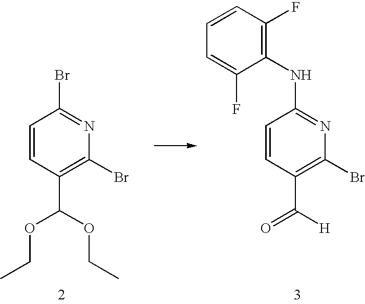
C1=CC(C(OCC)OCC)=C(Br)N=C1Br.C1=CC(C(=O)[H])=C(Br)N=C1NC1=C(F)C=CC=C1F
